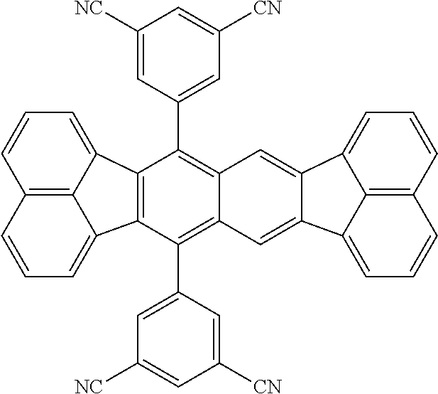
C12=C3C(=CC=C1)C1=C(C3=CC=C2)C(C2=CC([NC])=CC([CN])=C2)=C2C(=C1C1=CC([CN])=CC([NC])=C1)C=C1C3=CC=CC4=C3C(=CC=C4)C1=C2
